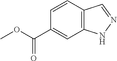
C1=CC2=C(C=C1C(OC)=O)NN=C2
